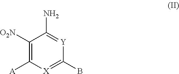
C1(B)=[X]C([A])=C([O2N])C(N)=[Y]1
